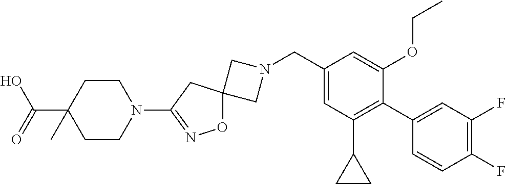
C1N(CC2=CC(C3CC3)=C(C3=CC(F)=C(F)C=C3)C(OCC)=C2)CC12ON=C(N1CCC(C(O)=O)(C)CC1)C2
